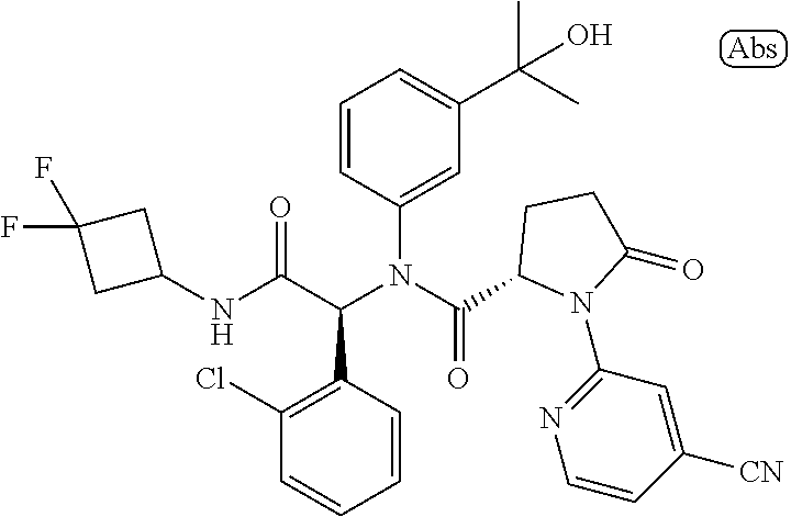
N(C(C(N(C(=O)C1N(C2=NC=CC([CN])=C2)C(=O)CC1)C1=CC(C(C)(C)O)=CC=C1)C1=C(Cl)C=CC=C1)=O)C1CC(F)(F)C1
